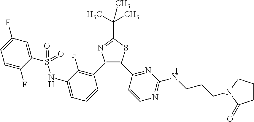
C1=C(F)C(S(=O)(NC2=CC=CC(C3=C(C4=NC(NCCCN5CCCC5=O)=NC=C4)SC(C(C)(C)C)=N3)=C2F)=O)=CC(F)=C1
